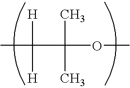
CC([H])([H])C(C)(C)OC
